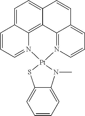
C1=C2C3=C4C(=C1)C=CC1=CC=CN(=C41)[Pt]1(N3=CC=C2)SC2=CC=CC=C2N1C
